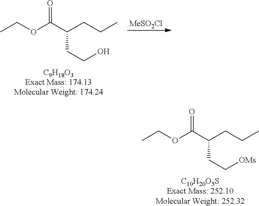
[MeSO2Cl].O(C(=O)C(CCC)CCO)CC.O(C(=O)C(CCC)CC[OMs])CC
